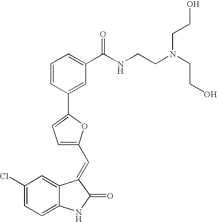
C1(Cl)=CC=C2C(=C1)C(=CC1=CC=C(C3=CC(C(NCCN(CCO)CCO)=O)=CC=C3)O1)C(=O)N2
